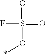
O=S(=O)(F)O*
